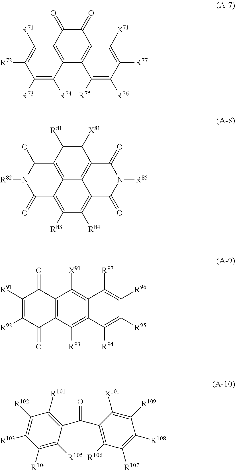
C1(=O)C(=O)C2=C(C3=C1C([X71])=C([R77])C([R76])=C3[R75])C([R74])=C([R73])C([R72])=C2[R71].C1([X81])=C([R81])C2=C3C4=C1C(=O)N([R85])C(=O)C4=C([R84])C([R83])=C3C(=O)N([R82])C2O.C1([R91])=C([R92])C(=O)C2=C(C1=O)C([X91])=C1C(=C2[R93])C([R94])=C([R95])C([R96])=C1[R97].C1([R101])=C(C(C2=C([R106])C([R107])=C([R108])C([R109])=C2[X101])=O)C([R105])=C([R104])C([R103])=C1[R102]
